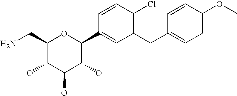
C1(CN)C(O)C(O)C(O)C(C2=CC(CC3=CC=C(OC)C=C3)=C(Cl)C=C2)O1
